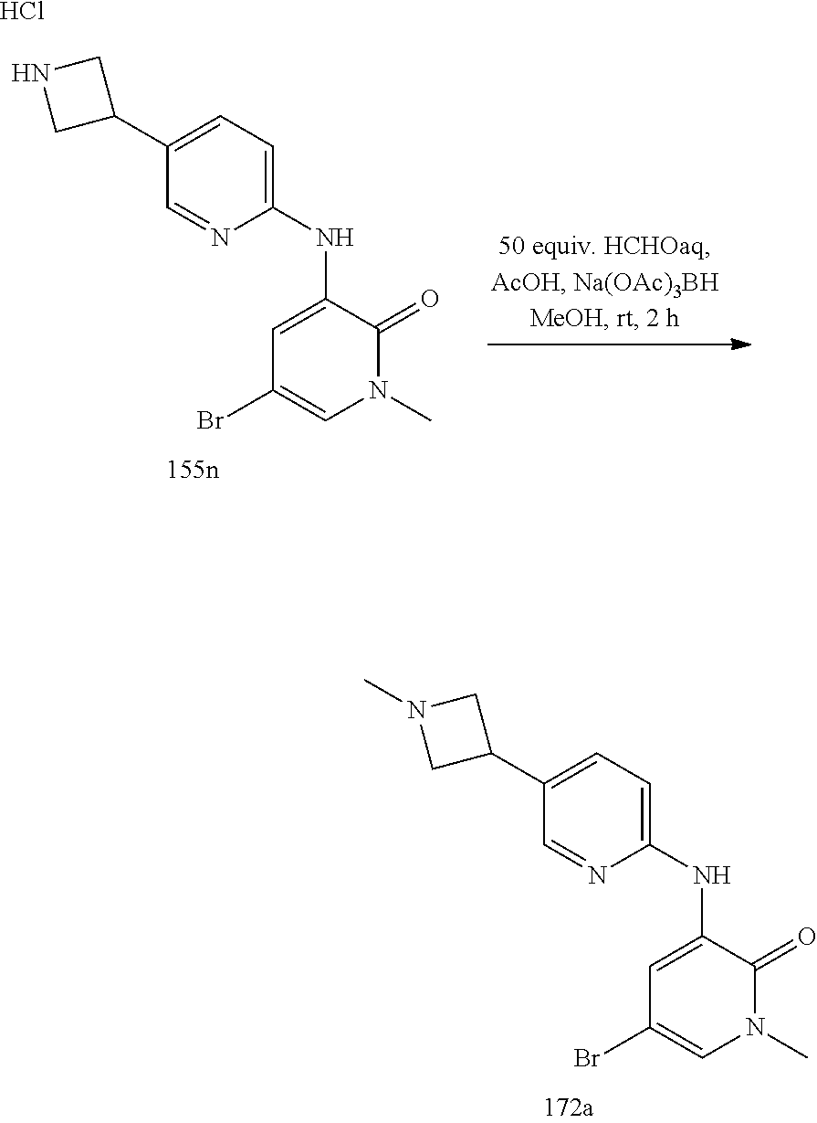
C1(NC2=CC=C(C3CN(C)C3)C=N2)=CC(Br)=CN(C)C1=O.C1(NC2=CC=C(C3CNC3)C=N2)=CC(Br)=CN(C)C1=O.Cl
